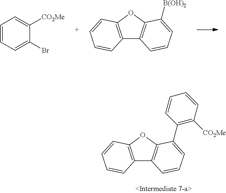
C1=CC=C(Br)C([CO2Me])=C1.C12=C(OC3=C1C=CC=C3[B(OH)2])C=CC=C2.C12=C(OC3=C1C=CC=C3C1=C([CO2Me])C=CC=C1)C=CC=C2
